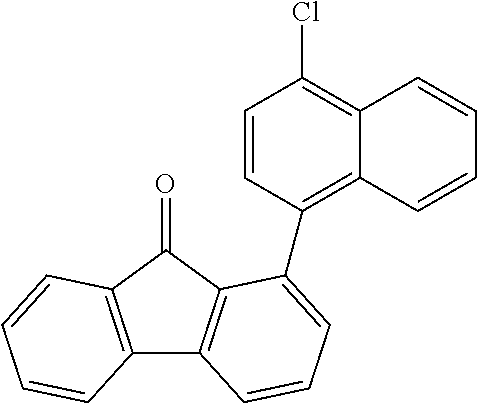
C12=C(C(=O)C3=C1C=CC=C3C1=C3C(=C(Cl)C=C1)C=CC=C3)C=CC=C2
